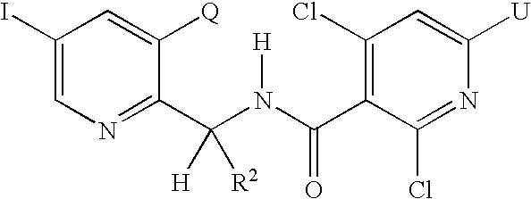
C1(I)=CN=C(C(N(C(C2=C(Cl)C=C([U])N=C2Cl)=O)[H])([H])[R2])C([Q])=C1
